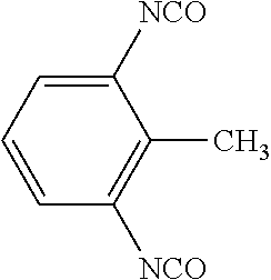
C1([NCO])=CC=CC([NCO])=C1C
